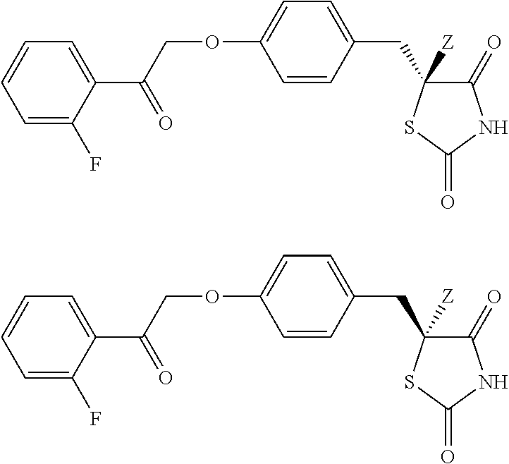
C(OC1=CC=C(CC2([Z])C(=O)NC(=O)S2)C=C1)C(C1=CC=CC=C1F)=O.C(OC1=CC=C(CC2([Z])C(=O)NC(=O)S2)C=C1)C(C1=CC=CC=C1F)=O
